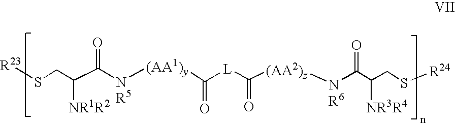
S(CC(C([NR5][(AA1)y]C([L]C([(AA2)z][NR6]C(C(CS[R24])[NR3R4])=O)=O)=O)=O)[NR1R2])[R23]
